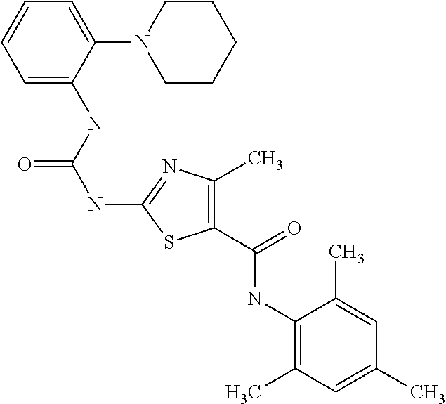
C1=C(NC(NC2=NC(C)=C(C(NC3=C(C)C=C(C)C=C3C)=O)S2)=O)C(N2CCCCC2)=CC=C1
